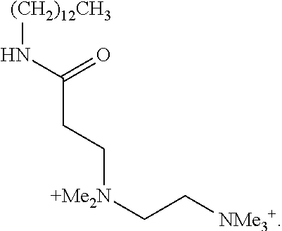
[(CH2)12CH3]NC(CC[+Me2N]CC[NMe3+])=O
